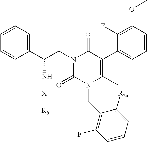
C1=CC=CC(C(CN2C(=O)C(C3=CC=CC(OC)=C3F)=C(C)N(CC3=C(F)C=CC=C3[R2a])C2=O)N[X][R6])=C1
